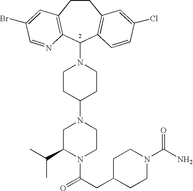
C1CC(N2CC(C(C)C)N(C(CC3CCN(C(N)=O)CC3)=O)CC2)CCN1C1C2=C(CCC3=C1C=CC(Cl)=C3)C=C(Br)C=N2
